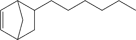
C1=CC2C(CCCCCC)CC1C2
